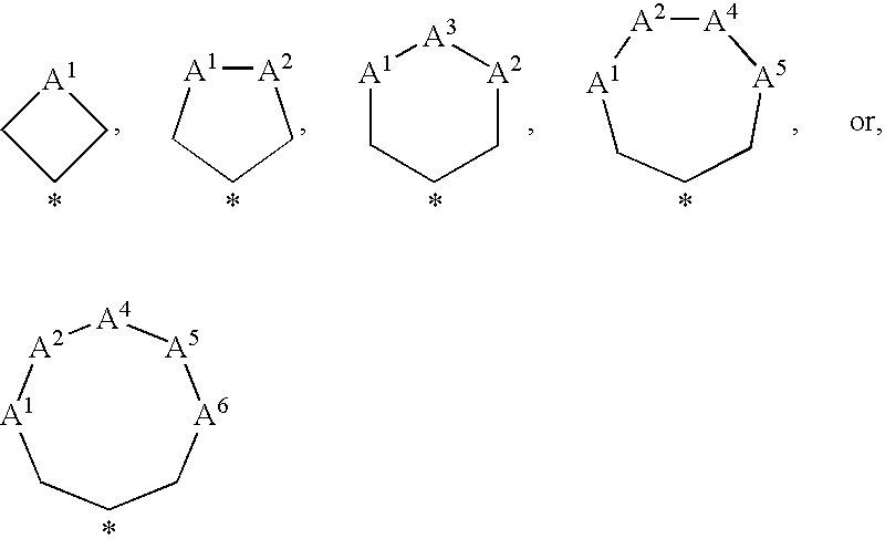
[A2]1[A1]CCC[A6][A5][A4]1.[A1]1CCC[A5][A4][A2]1.[A1]1CCC[A2][A3]1.[A2]1[A1]CCC1.[A1]1CCC1
